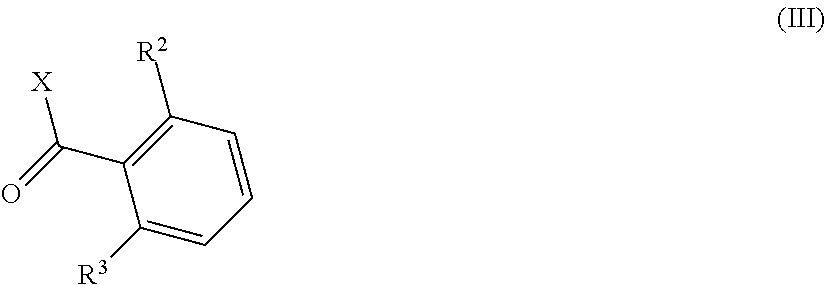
C1([R3])=CC=CC([R2])=C1C(=O)[X]
